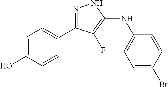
N1=C(C2=CC=C(O)C=C2)C(F)=C(NC2=CC=C(Br)C=C2)N1
